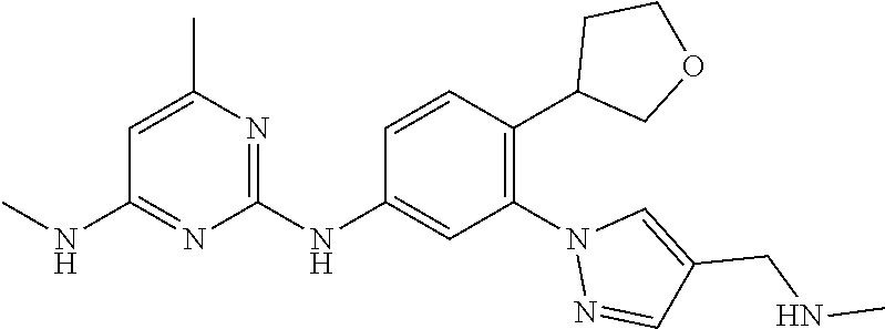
C1(NC2=CC(N3N=CC(CNC)=C3)=C(C3COCC3)C=C2)=NC(C)=CC(NC)=N1
